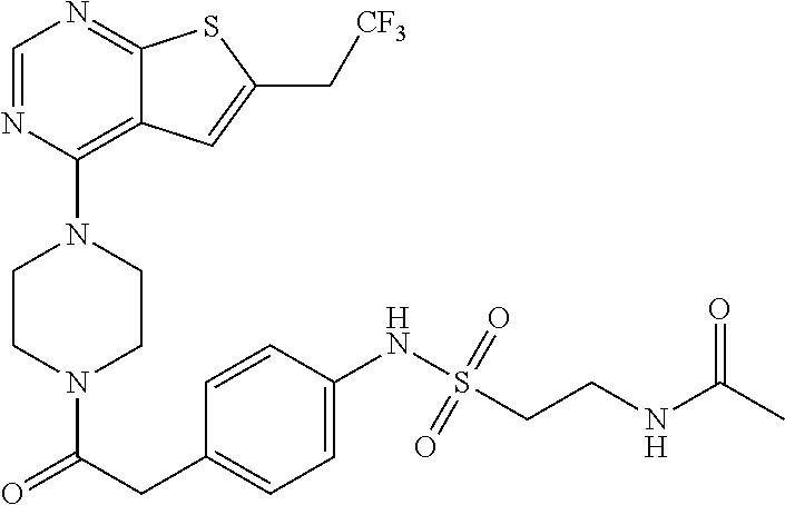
C1CN(C(CC2=CC=C(NS(CCNC(C)=O)(=O)=O)C=C2)=O)CCN1C1=C2C(=NC=N1)SC(C[CF3])=C2
